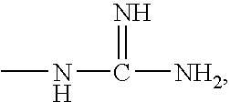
CNC([NH2])=N
